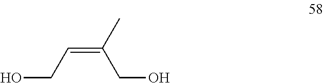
C(=CCO)(CO)C
